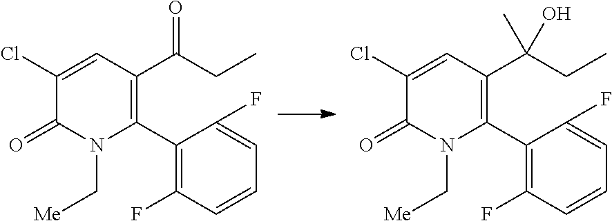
C1(C2=C(C(CC)=O)C=C(Cl)C(=O)N2C[Me])=C(F)C=CC=C1F.C1(C2=C(C(CC)(C)O)C=C(Cl)C(=O)N2C[Me])=C(F)C=CC=C1F
